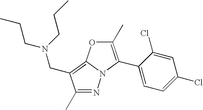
C1(C)=C(C2=CC=C(Cl)C=C2Cl)N2C(=C(CN(CCC)CCC)C(C)=N2)O1
